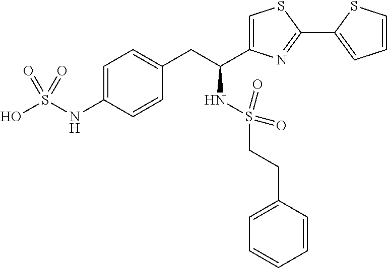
C1=C(NS(O)(=O)=O)C=CC(CC(C2=CSC(C3=CC=CS3)=N2)NS(CCC2=CC=CC=C2)(=O)=O)=C1
